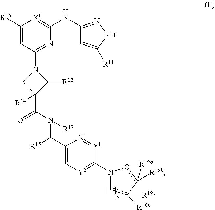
C1([R16])=CC(N2CC(C(N(C(C3=C[Y2]=C(N4cc([R19a])([R19b])-c([R18b])([R18a])[Q]4)[Y1]=N3)[R15])[R17])=O)([R14])C2[R12])=NC(NC2=NNC([R11])=C2)=[X1]1
